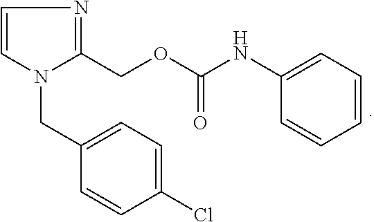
C1=CN(CC2=CC=C(Cl)C=C2)C(COC(NC2=CC=CC=C2)=O)=N1
